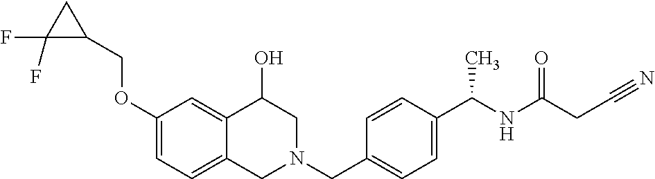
C1(OCC2CC2(F)F)=CC=C2C(=C1)C(O)CN(CC1=CC=C(C(NC(=O)CC#N)C)C=C1)C2
